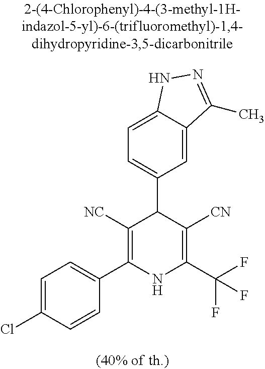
C1=C2C(=CC=C1C1C([NC])=C(C3=CC=C(Cl)C=C3)NC(C(F)(F)F)=C1[CN])NN=C2C
